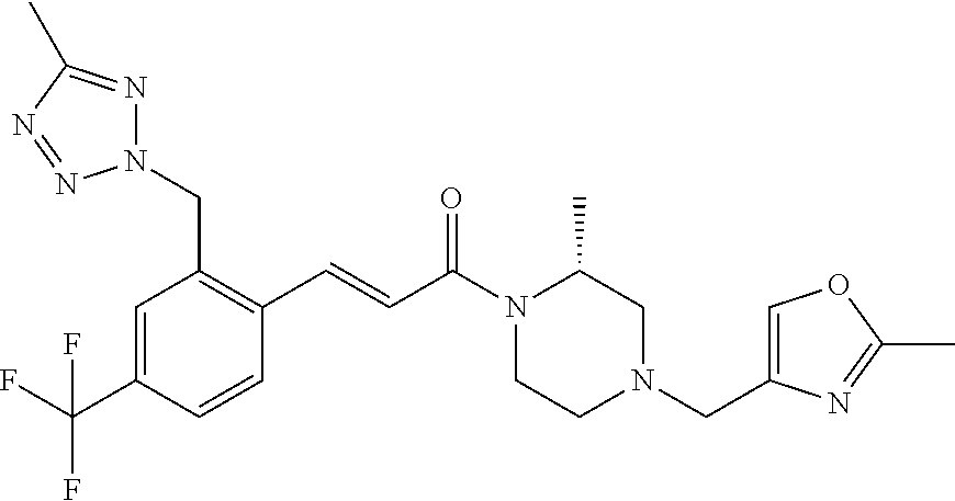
N1(CC2=C(C=CC(N3CCN(CC4=COC(C)=N4)CC3C)=O)C=CC(C(F)(F)F)=C2)N=C(C)N=N1
